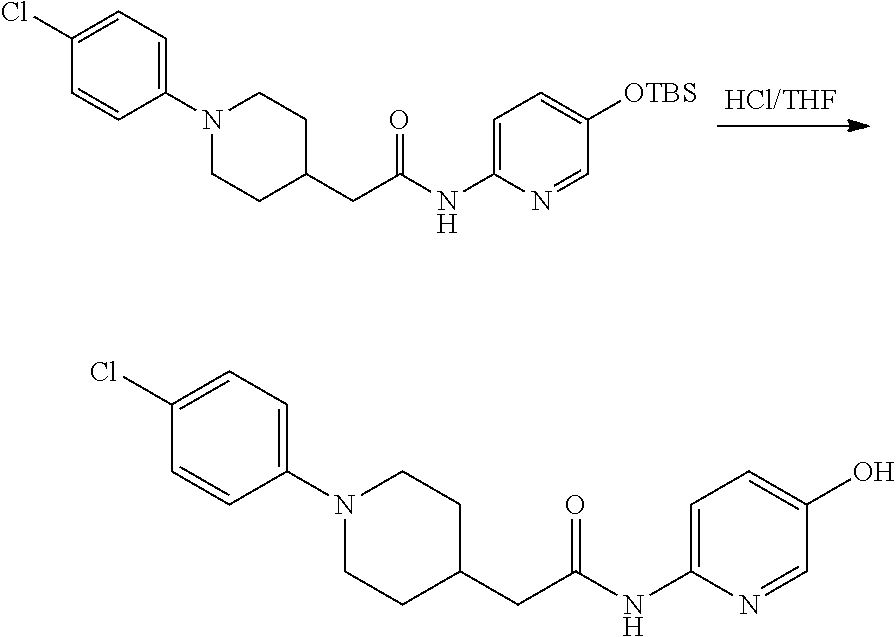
C1=C([OTBS])C=NC(NC(CC2CCN(C3=CC=C(Cl)C=C3)CC2)=O)=C1.C1=C(O)C=NC(NC(CC2CCN(C3=CC=C(Cl)C=C3)CC2)=O)=C1
